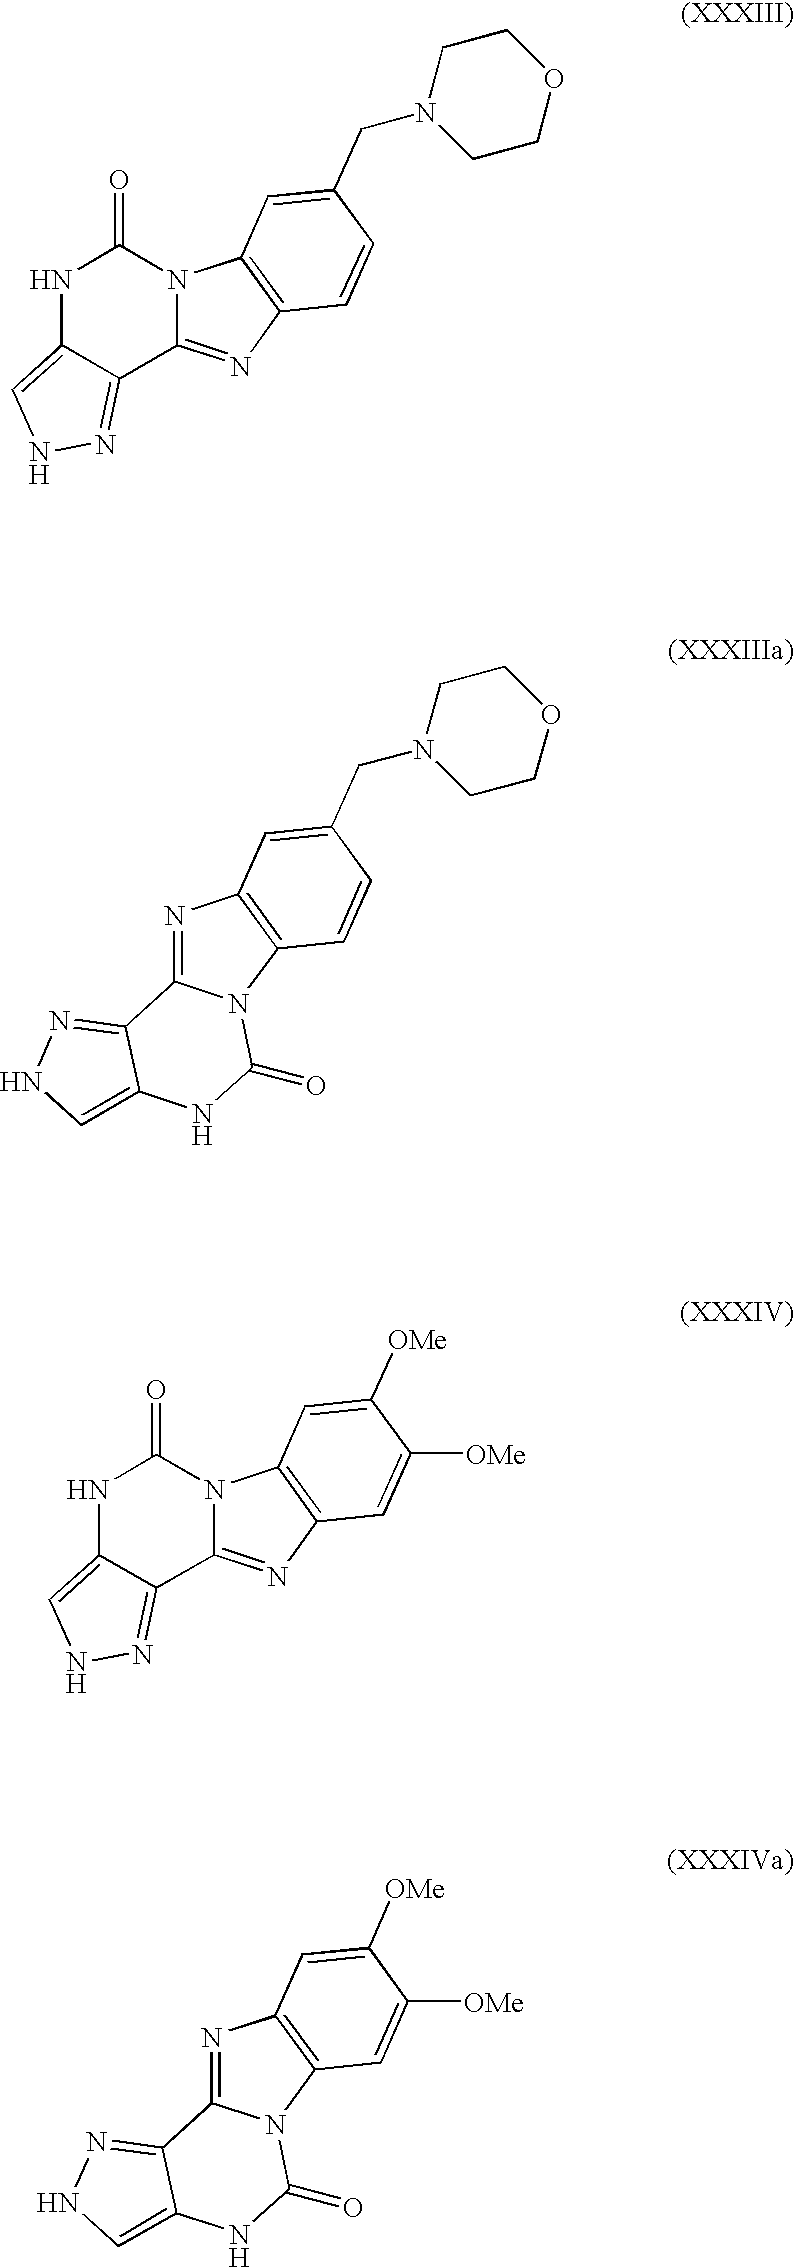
N1C2=CNN=C2C2=NC3=C(N2C1=O)C=C(CN1CCOCC1)C=C3.C12=NC3=C(N1C(=O)NC1=CNN=C21)C=CC(CN1CCOCC1)=C3.N1C2=CNN=C2C2=NC3=C(N2C1=O)C=C([OMe])C([OMe])=C3.C12=NC3=C(N1C(=O)NC1=CNN=C21)C=C([OMe])C([OMe])=C3
